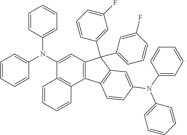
C12=C(C=C(N(C3=CC=CC=C3)C3=CC=CC=C3)C3=C1C=CC=C3)C(C1=CC(F)=CC=C1)(C1=CC=CC(F)=C1)C1=C2C=CC(N(C2=CC=CC=C2)C2=CC=CC=C2)=C1
